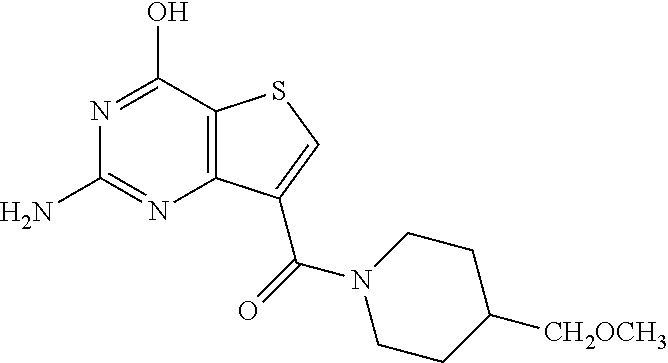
NC1=NC2=C(C(O)=N1)SC=C2C(=O)N1CCC([CH2OCH3])CC1
